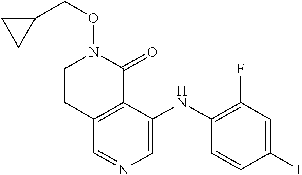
C12=C(C(NC3=C(F)C=C(I)C=C3)=CN=C1)C(=O)N(OCC1CC1)CC2
